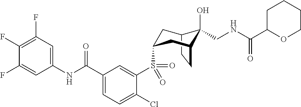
C1(F)=C(F)C=C(NC(C2=CC=C(Cl)C(S(=O)(=O)C3CC4C(O)(CNC(=O)C5OCCCC5)C(CC4)C3)=C2)=O)C=C1F
